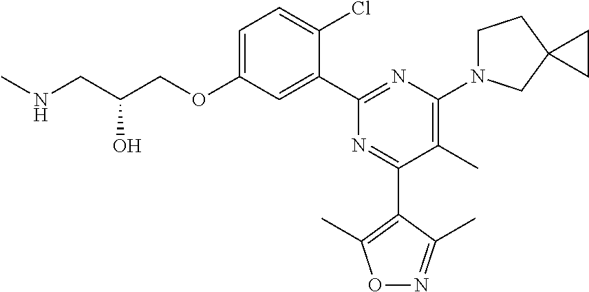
C1=C(OCC(CNC)O)C=C(C2=NC(N3CCC4(C3)CC4)=C(C)C(C3=C(C)ON=C3C)=N2)C(Cl)=C1
